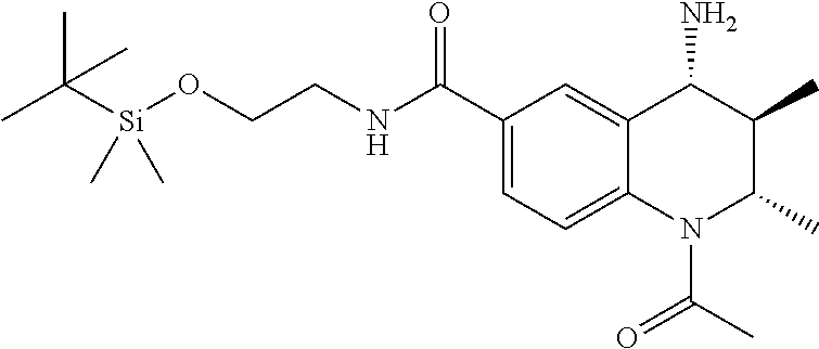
CC([Si](OCCNC(C1=CC=C2C(=C1)C(N)C(C)C(C)N2C(=O)C)=O)(C)C)(C)C
